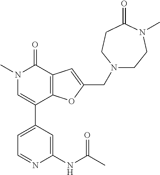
C1=C(C2=CN(C)C(=O)C3=C2OC(CN2CCN(C)C(=O)CC2)=C3)C=C(NC(C)=O)N=C1
